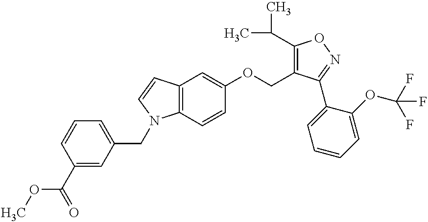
O(C(=O)C1=CC(CN2C3=C(C=C(OCC4=C(C(C)C)ON=C4C4=CC=CC=C4OC(F)(F)F)C=C3)C=C2)=CC=C1)C
